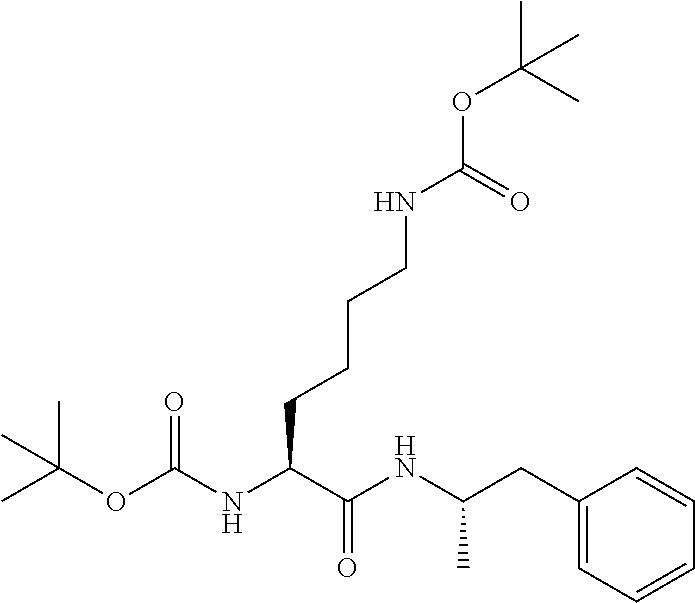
N(C(C(NC(CC1=CC=CC=C1)C)=O)CCCCNC(OC(C)(C)C)=O)C(OC(C)(C)C)=O
